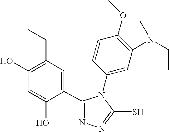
C1=C(O)C(C2=NN=C(S)N2C2=CC(N(C)CC)=C(OC)C=C2)=CC(CC)=C1O
